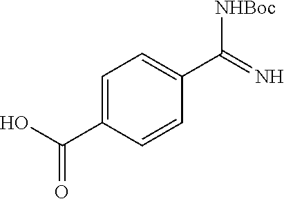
C1=C(C(O)=O)C=CC(C(=N)[NHBoc])=C1
